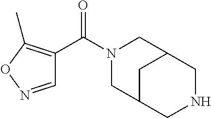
N1(C(C2=C(C)ON=C2)=O)CC2CNCC(C1)C2
